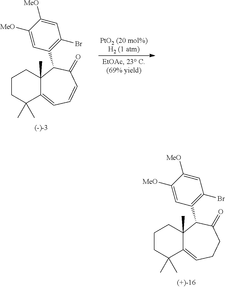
C1CC(C)(C)C2=CCCC(=O)C(C3=C(Br)C=C([MeO])C([MeO])=C3)C2(C)C1.C1CC(C)(C)C2=CC=CC(=O)C(C3=C(Br)C=C([MeO])C([MeO])=C3)C2(C)C1
